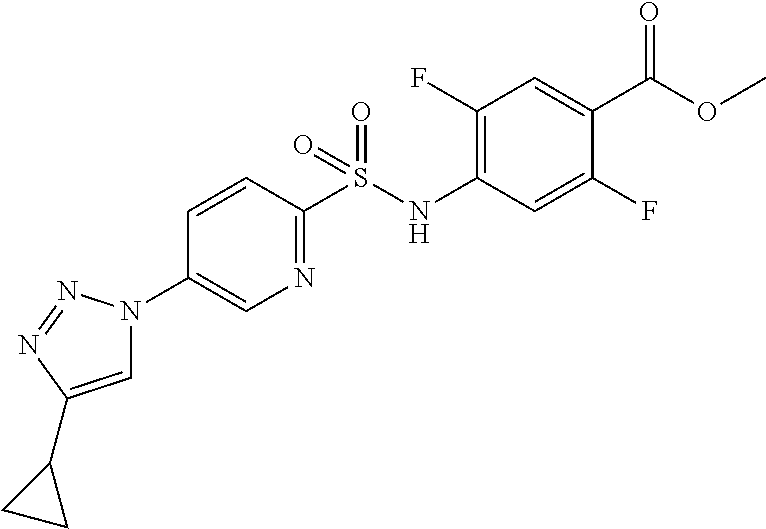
C1=C(C2CC2)N=NN1C1=CN=C(S(NC2=C(F)C=C(C(OC)=O)C(F)=C2)(=O)=O)C=C1
